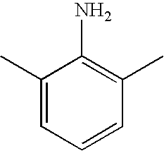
C1(C)=CC=CC(C)=C1N
